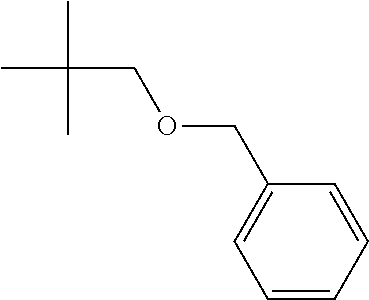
C(C(C)(C)C)OCC1=CC=CC=C1
